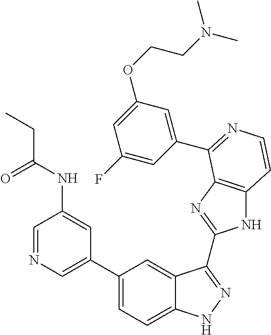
C1(C2=CN=CC(NC(=O)CC)=C2)=CC=C2C(=C1)C(C1=NC3=C(N1)C=CN=C3C1=CC(OCCN(C)C)=CC(F)=C1)=NN2
